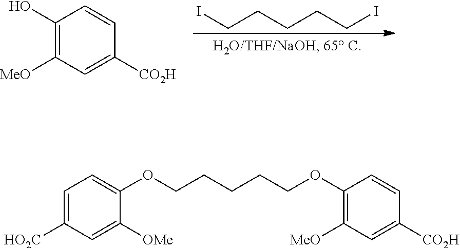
C1(O)=C([MeO])C=C([CO2H])C=C1.ICCCCCI.C1=C([HO2C])C=C([OMe])C(OCCCCCOC2=C([MeO])C=C([CO2H])C=C2)=C1
